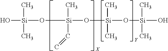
O[Si](C)(C)O[Si](C)(C=C)O[Si](C)(C)O[Si](C)(O)C.[X].[Y]
